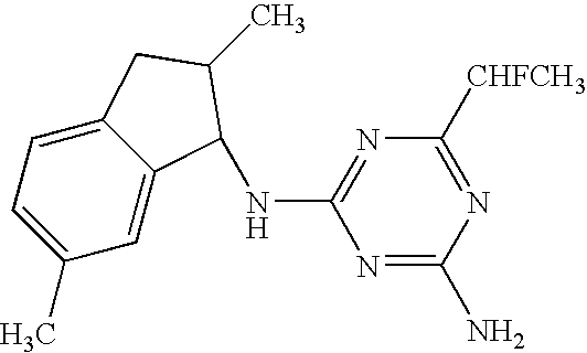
C1(C)=CC=C2C(=C1)C(NC1=NC([CHFCH3])=NC(N)=N1)C(C)C2
